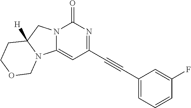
C(C1=NC(=O)N2C(=C1)N1C([H])(C2)CCOC1)#CC1=CC=CC(F)=C1
